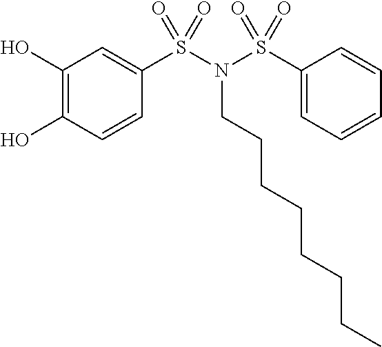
C1(O)=C(O)C=CC(S(N(CCCCCCCC)S(C2=CC=CC=C2)(=O)=O)(=O)=O)=C1
